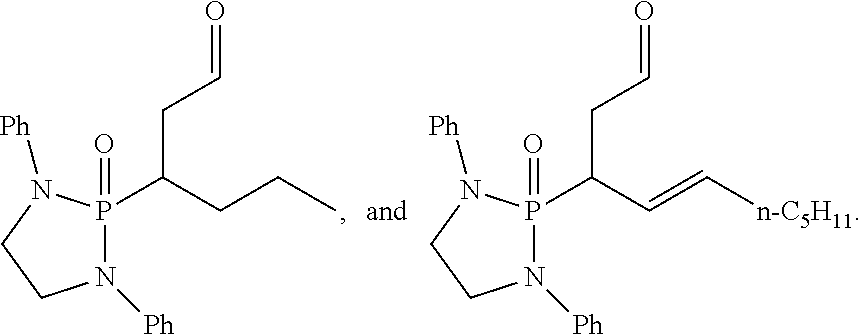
N1([Ph])P(=O)(C(CCC)CC=O)N([Ph])CC1.N1([Ph])P(=O)(C(C=C[n-C5H11])CC=O)N([Ph])CC1
